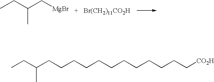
CCC(C[MgBr])C.[Br(CH2)11CO2H].CCC(CCCCCCCCCCCC[CO2H])C
